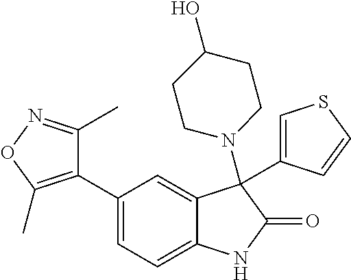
C1=C(C2=C(C)ON=C2C)C=C2C(=C1)NC(=O)C2(N1CCC(O)CC1)C1=CSC=C1
